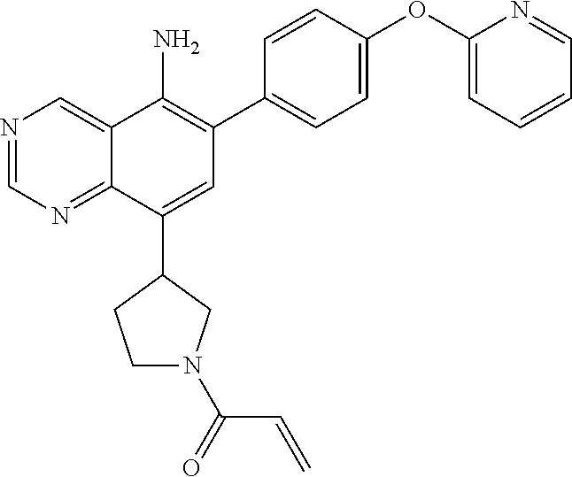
N1=CN=C2C(=C1)C(N)=C(C1=CC=C(OC3=CC=CC=N3)C=C1)C=C2C1CCN(C(C=C)=O)C1
